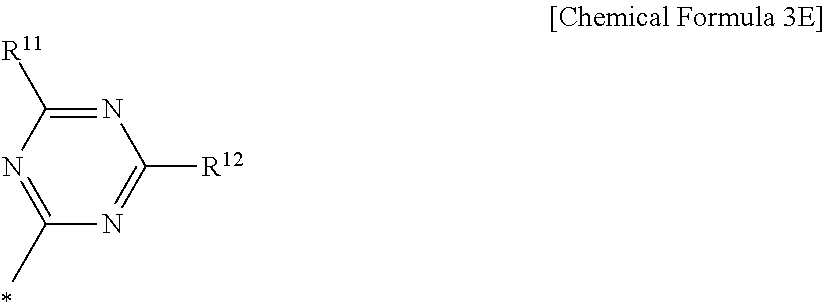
N1=C(C)N=C([R12])N=C1[R11]
